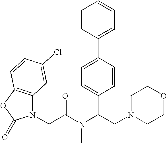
C1(C(N(C(CN2C3=C(OC2=O)C=CC(Cl)=C3)=O)C)CN2CCOCC2)=CC=C(C2=CC=CC=C2)C=C1
